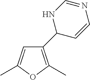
C1=C(C)OC(C)=C1C1C=CN=CN1
